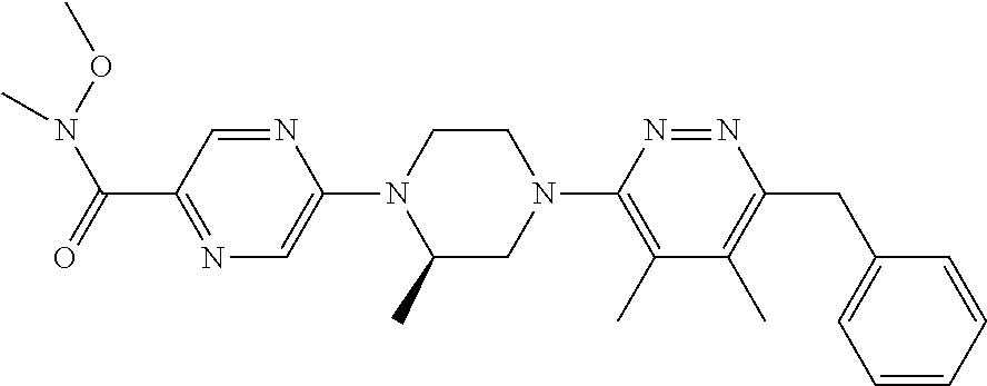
N1=C(C(=O)N(OC)C)C=NC(N2C(C)CN(C3=C(C)C(C)=C(CC4=CC=CC=C4)N=N3)CC2)=C1
